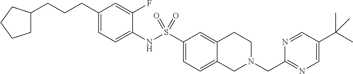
C1(CCCC2CCCC2)=CC=C(NS(C2=CC=C3C(=C2)CCN(CC2=NC=C(C(C)(C)C)C=N2)C3)(=O)=O)C(F)=C1
